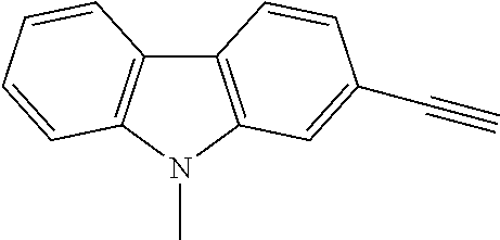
C12=C(N(C)C3=C1C=CC=C3)C=C(C#C)C=C2
